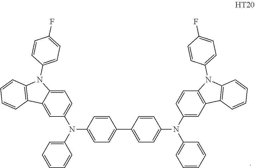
C1=CC(N(C2=CC=CC=C2)C2=CC=C3C(=C2)C2=C(N3C3=CC=C(F)C=C3)C=CC=C2)=CC=C1C1=CC=C(N(C2=CC3=C(C=C2)N(C2=CC=C(F)C=C2)C2=C3C=CC=C2)C2=CC=CC=C2)C=C1
